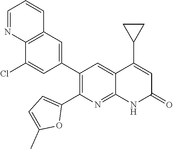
C12=C(C=C(C3=C(C4=CC=C(C)O4)N=C4C(=C3)C(C3CC3)=CC(=O)N4)C=C1Cl)C=CC=N2
